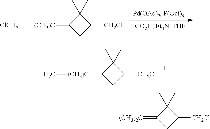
C1(C)(C)C([CH2Cl])CC1=[(CH3)C][ClCH2].C1(C)(C)C([CH2Cl])CC1[(CH3)C]=C.C1(C)(C)C([CH2Cl])CC1=[(CH3)2C]
